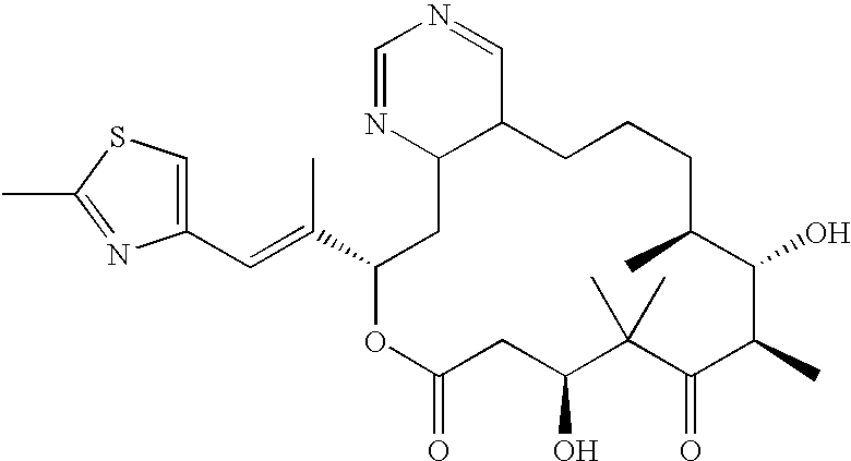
C1(C=C(C2OC(=O)CC(O)C(C)(C)C(=O)C(C)C(O)C(C)CCCC3C(C2)N=CN=C3)C)=CSC(C)=N1
